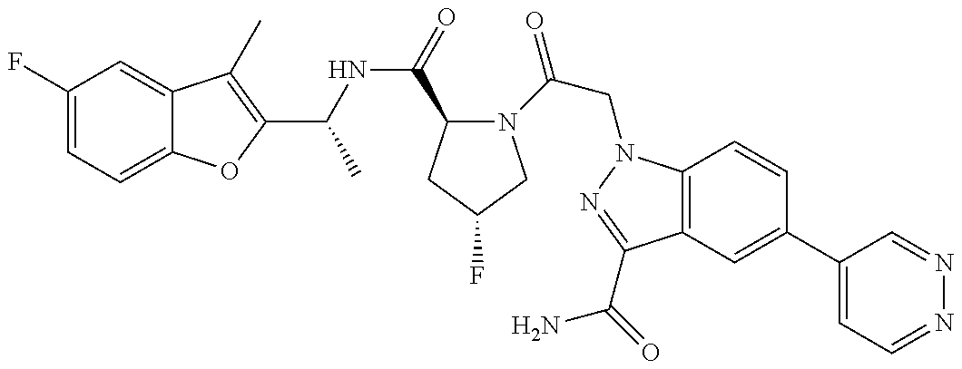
C1(F)=CC=C2C(=C1)C(C)=C(C(NC(=O)C1N(C(CN3C4=C(C(C(=O)N)=N3)C=C(C3=CC=NN=C3)C=C4)=O)CC(F)C1)C)O2
